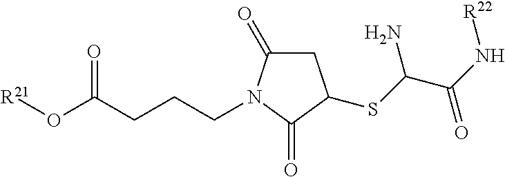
[R21]OC(CCCN1C(=O)CC(SC(C(N[R22])=O)N)C1=O)=O
